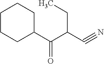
C1CCC(C(C(C#N)CC)=O)CC1
